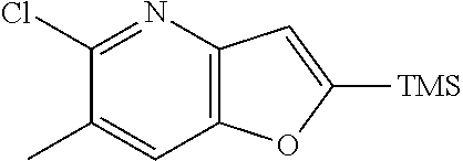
ClC1=NC2=C(C=C1C)OC([TMS])=C2
